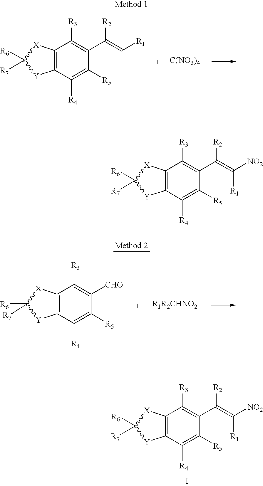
C12=C(C([R4])=C([R5])C(C(=C[R1])[R2])=C1[R3])[Y]C([R6])([R7])[X]2.[C(NO3)4].C12=C(C([R4])=C([R5])C(C(=C([NO2])[R1])[R2])=C1[R3])[Y]C([R6])([R7])[X]2.I.C12=C(C([R4])=C([R5])C([CHO])=C1[R3])[Y]C([R6])([R7])[X]2.[R1R2CHNO2].C12=C(C([R4])=C([R5])C(C(=C([NO2])[R1])[R2])=C1[R3])[Y]C([R6])([R7])[X]2
